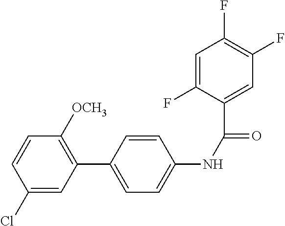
C1(Cl)=CC(C2=CC=C(NC(=O)C3=CC(F)=C(F)C=C3F)C=C2)=C([OCH3])C=C1
